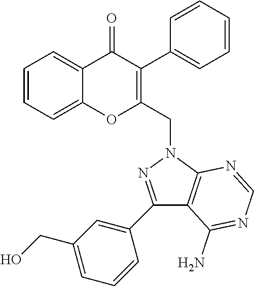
C1=CC=C2C(=C1)OC(CN1C3=C(C(N)=NC=N3)C(C3=CC(CO)=CC=C3)=N1)=C(C1=CC=CC=C1)C2=O
